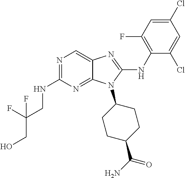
N1=C(NCC(CO)(F)F)N=C2C(=C1)N=C(NC1=C(F)C=C(Cl)C=C1Cl)N2C1CCC(C(N)=O)CC1
